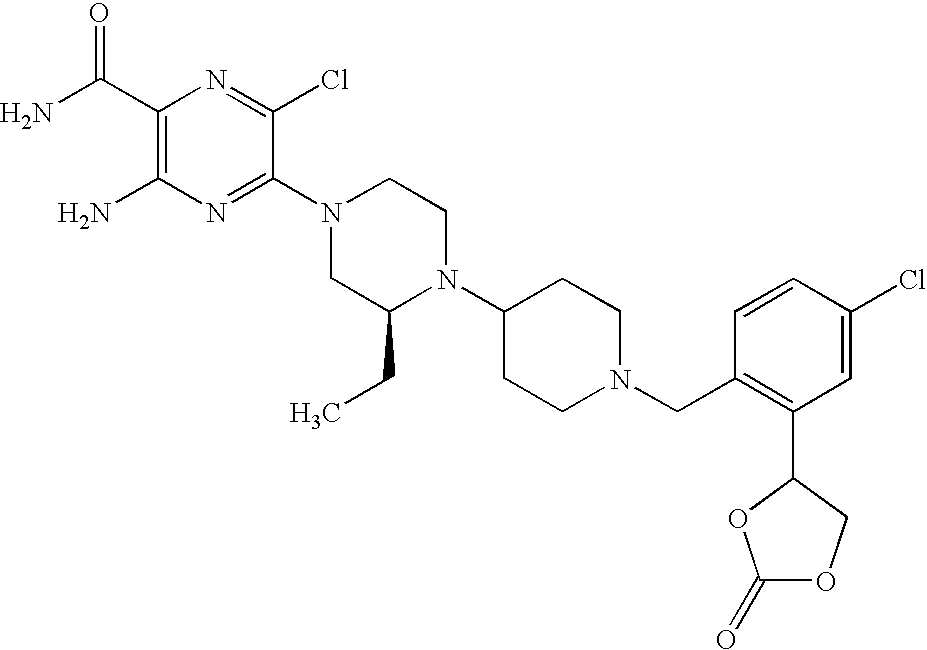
C1(C(N)=O)=C(N)N=C(N2CC(CC)N(C3CCN(CC4=C(C5OC(=O)OC5)C=C(Cl)C=C4)CC3)CC2)C(Cl)=N1
